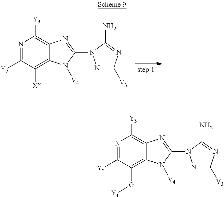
N1=C([Y2])C([X])=C2C(=C1[Y3])N=C(N1N=C([V3])N=C1N)N2[V4].N1=C([Y2])C([G][Y1])=C2C(=C1[Y3])N=C(N1N=C([V3])N=C1N)N2[V4]
